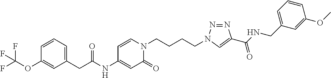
C(NC1=CC(=O)N(CCCCN2N=NC(C(NCC3=CC=CC(OC)=C3)=O)=C2)C=C1)(CC1=CC=CC(OC(F)(F)F)=C1)=O
